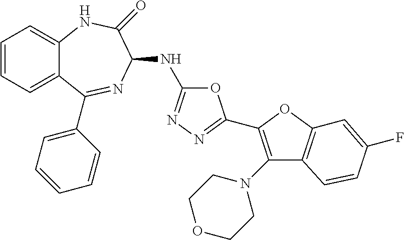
C1=CC=C2C(=C1)NC(=O)C(NC1=NN=C(C3=C(N4CCOCC4)C4=C(O3)C=C(F)C=C4)O1)N=C2C1=CC=CC=C1
